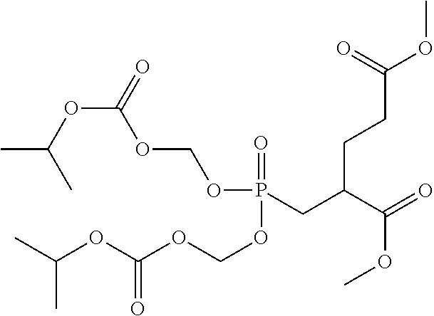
O(P(CC(C(=O)OC)CCC(OC)=O)(=O)OCOC(OC(C)C)=O)COC(OC(C)C)=O
